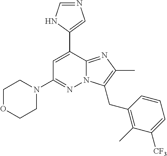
N12C(=NC(C)=C1CC1=C(C)C([CF3])=CC=C1)C(C1=CN=CN1)=CC(N1CCOCC1)=N2
